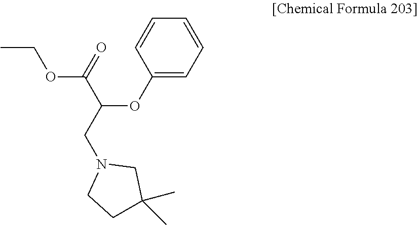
C1=CC=C(OC(CN2CCC(C)(C)C2)C(OCC)=O)C=C1
